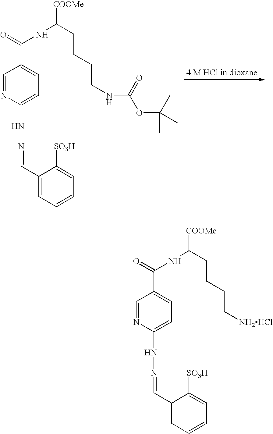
C1=NC(NN=CC2=CC=CC=C2[SO3H])=CC=C1C(=O)NC(CCCCNC(OC(C)(C)C)=O)[COOMe].C1=NC(NN=CC2=CC=CC=C2[SO3H])=CC=C1C(=O)NC(CCCC[NH2HCl])[COOMe]
